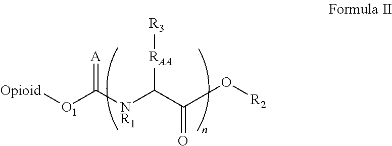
[Opioid][O1]C([NR1]C(C(O[R2])=O)[RAA][R3])=[A]
